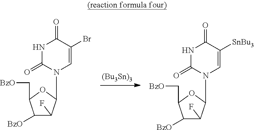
C1([BzO])C(F)C(N2C=C(Br)C(=O)NC2=O)OC1C[BzO].C1([BzO])C(F)C(N2C=C([SnBu3])C(=O)NC2=O)OC1C[BzO]
